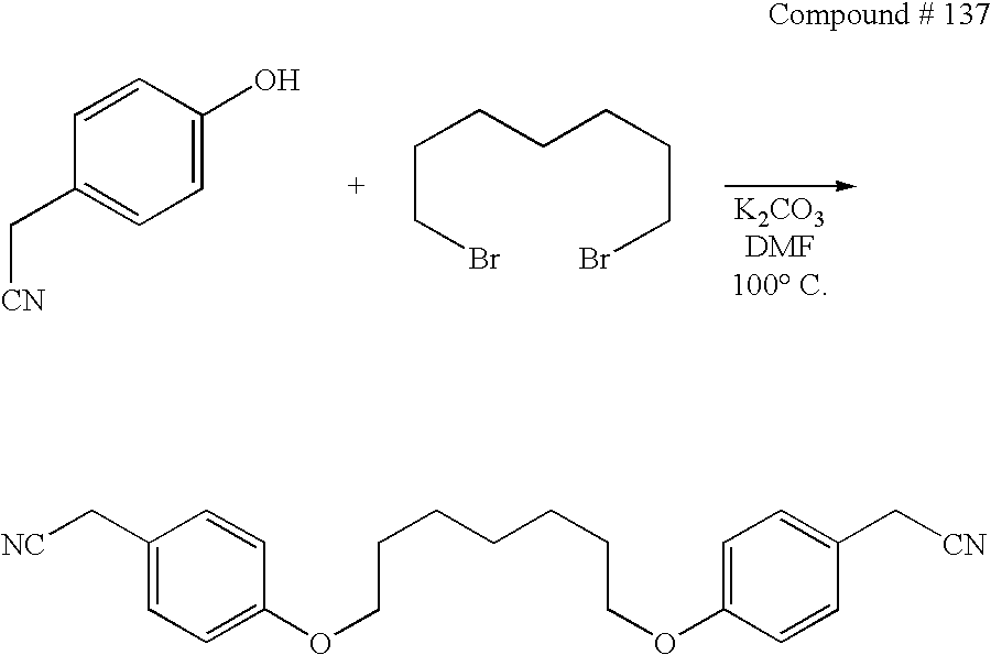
C1(C[CN])=CC=C(O)C=C1.C(CCCCCBr)CBr.C(CCCCCOC1=CC=C(C[CN])C=C1)COC1=CC=C(C[NC])C=C1
